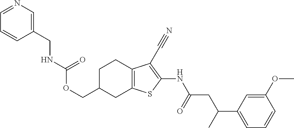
C(C1CC2=C(CC1)C(C#N)=C(NC(CC(C1=CC=CC(OC)=C1)C)=O)S2)OC(=O)NCC1=CN=CC=C1
